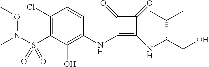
C1(Cl)=C(S(=O)(=O)N(OC)C)C(O)=C(NC2=C(NC(CO)C(C)C)C(=O)C2=O)C=C1
